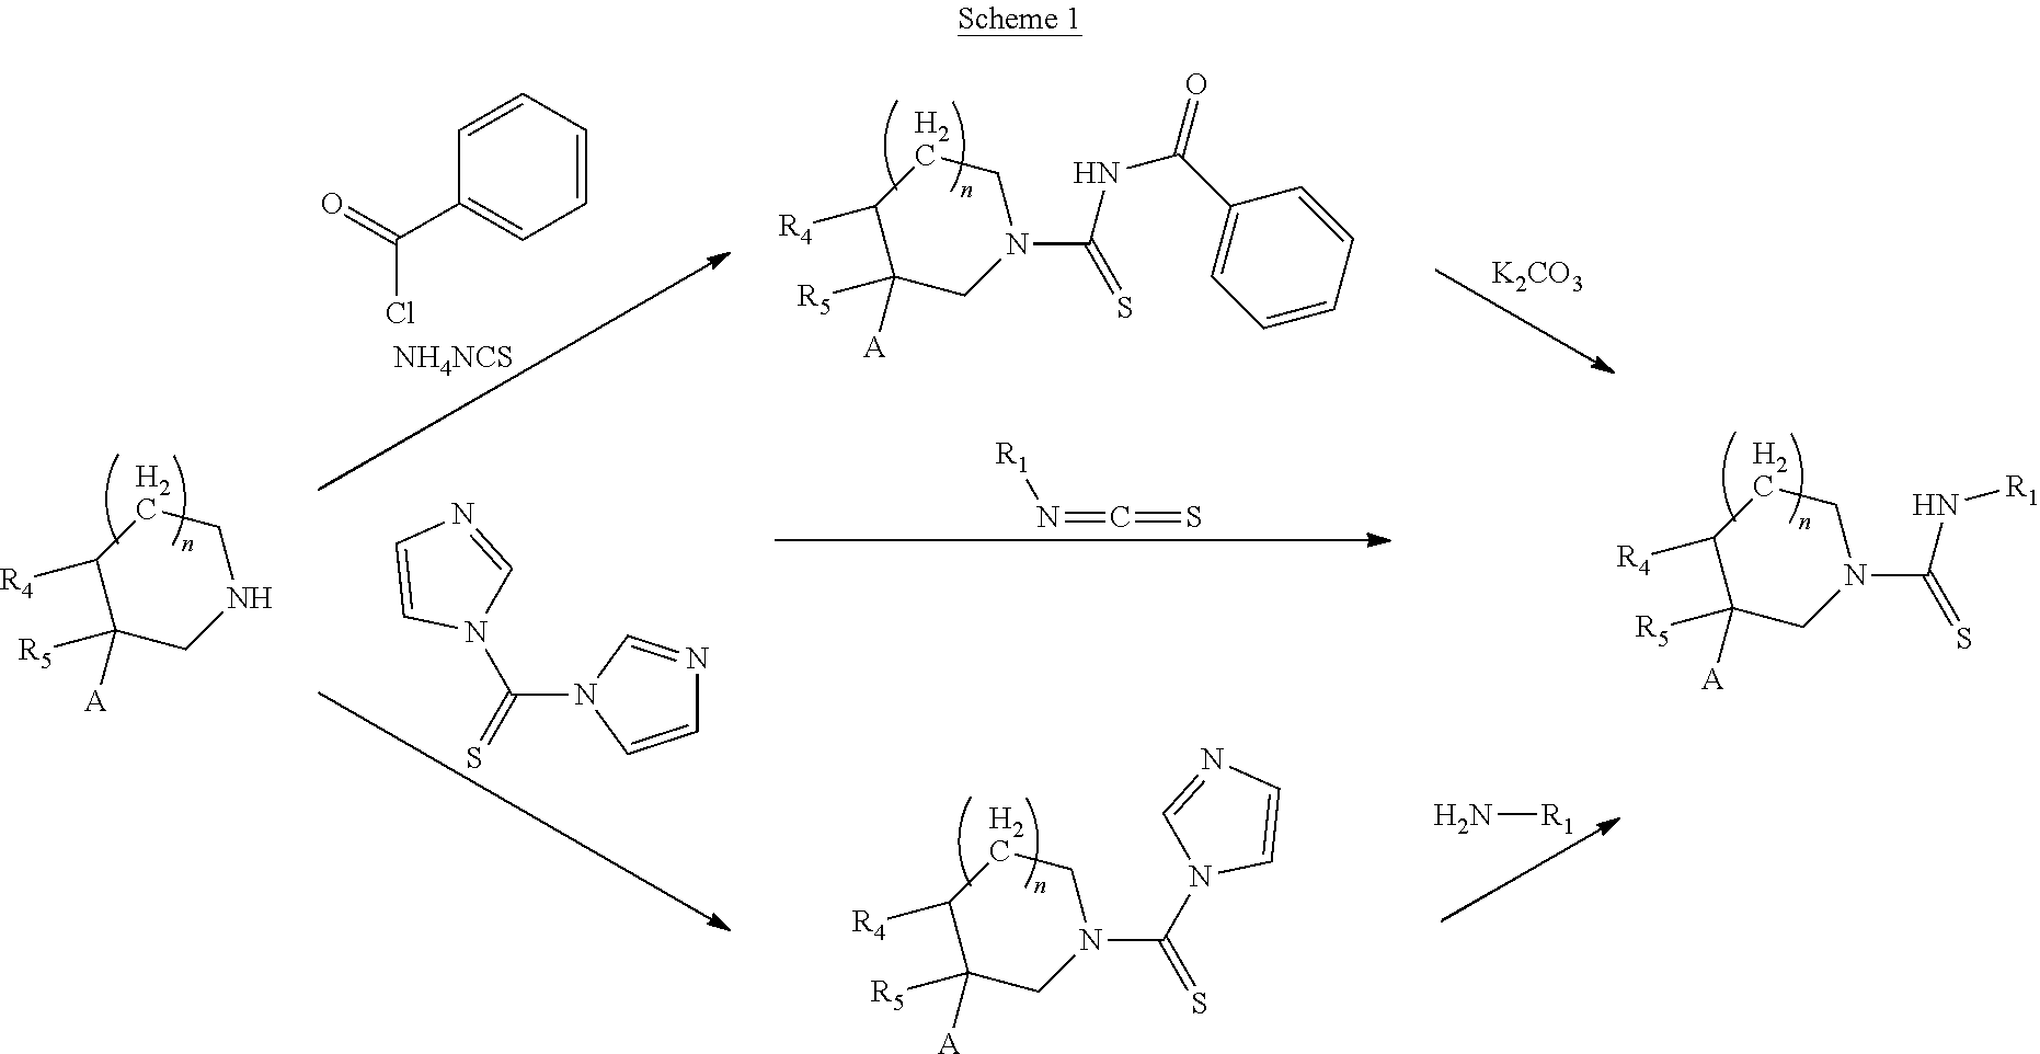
C1([R4])C([R5])([A])CNCC1.C1([R4])C([R5])([A])CN(C(=S)N[R1])CC1.C1=CN(C(N2C=NC=C2)=S)C=N1.[NH4NCS].C1=CC=CC(C(Cl)=O)=C1.[K2CO3].N[R1].C1([R4])C([R5])([A])CN(C(=S)N2C=NC=C2)CC1.C1([R4])C([R5])([A])CN(C(=S)NC(C2=CC=CC=C2)=O)CC1.[R1]N=C=S
